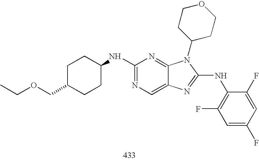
C1(NC2CCC(COCC)CC2)=NC=C2C(=N1)N(C1CCOCC1)C(NC1=C(F)C=C(F)C=C1F)=N2
